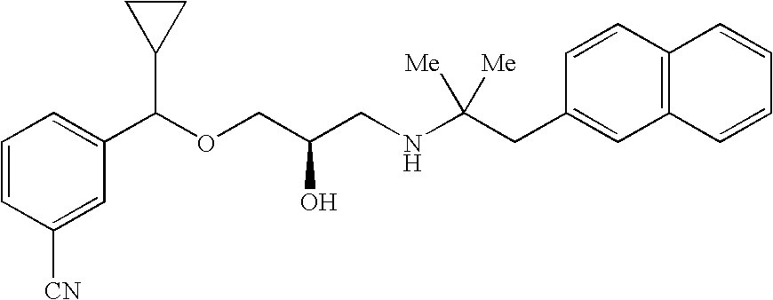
C1(C(OCC(CNC(CC2=CC3=C(C=C2)C=CC=C3)([Me])[Me])O)C2CC2)=CC=CC([CN])=C1
